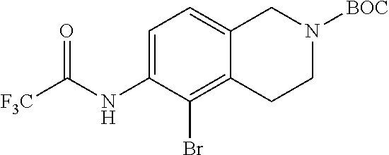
C1=C(NC([F3C])=O)C(Br)=C2C(=C1)CN([BOC])CC2
